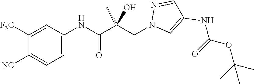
C1([F3C])=CC(NC(=O)C(CN2C=C(NC(OC(C)(C)C)=O)C=N2)(C)O)=CC=C1[NC]
